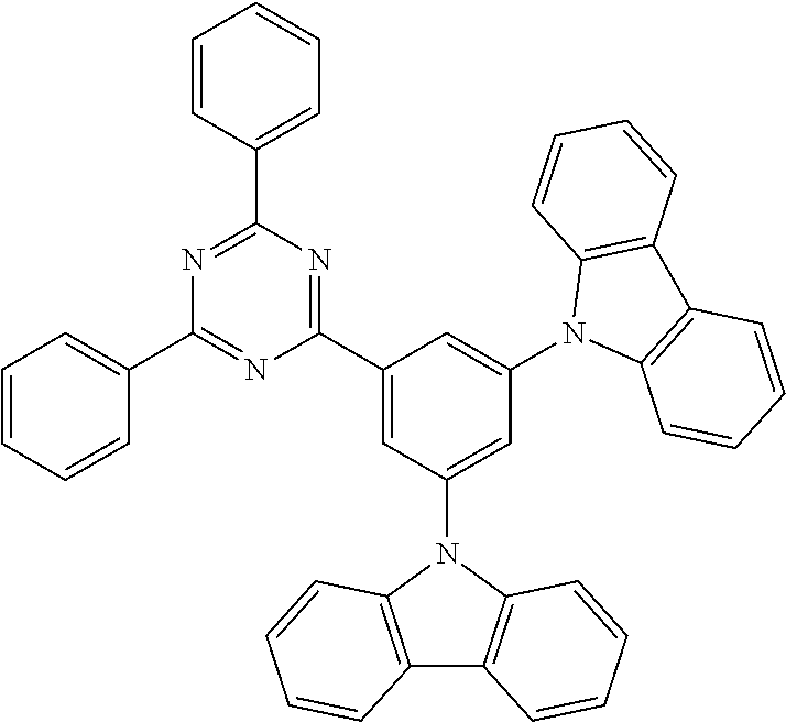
C12=C(N(C3=CC(N4C5=C(C6=C4C=CC=C6)C=CC=C5)=CC(C4=NC(C5=CC=CC=C5)=NC(C5=CC=CC=C5)=N4)=C3)C3=C1C=CC=C3)C=CC=C2
